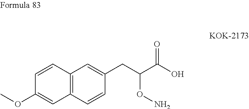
C12=C(C=C(CC(C(O)=O)ON)C=C1)C=CC(OC)=C2
